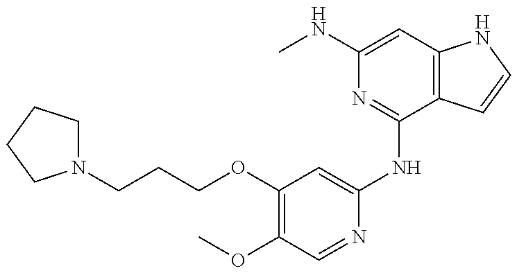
N1(CCCOC2=C(OC)C=NC(NC3=NC(NC)=CC4=C3C=CN4)=C2)CCCC1
